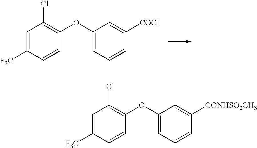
C1=C([F3C])C=CC(OC2=CC=CC([COCl])=C2)=C1Cl.C1=C([F3C])C=CC(OC2=CC=CC([CONHSO2CH3])=C2)=C1Cl
